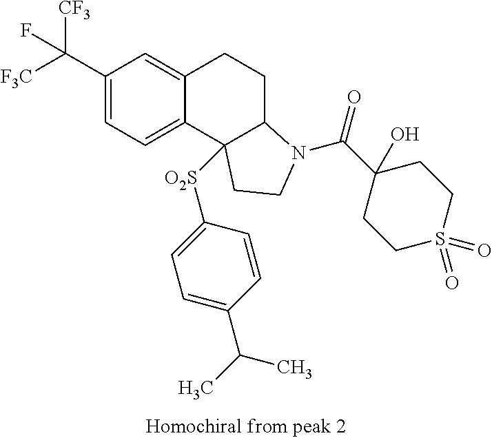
C1(C([F3C])([CF3])F)=CC=C2C(=C1)CCC1C2([O2S]C2=CC=C(C(C)C)C=C2)CCN1C(C1(O)CCS(=O)(=O)CC1)=O
